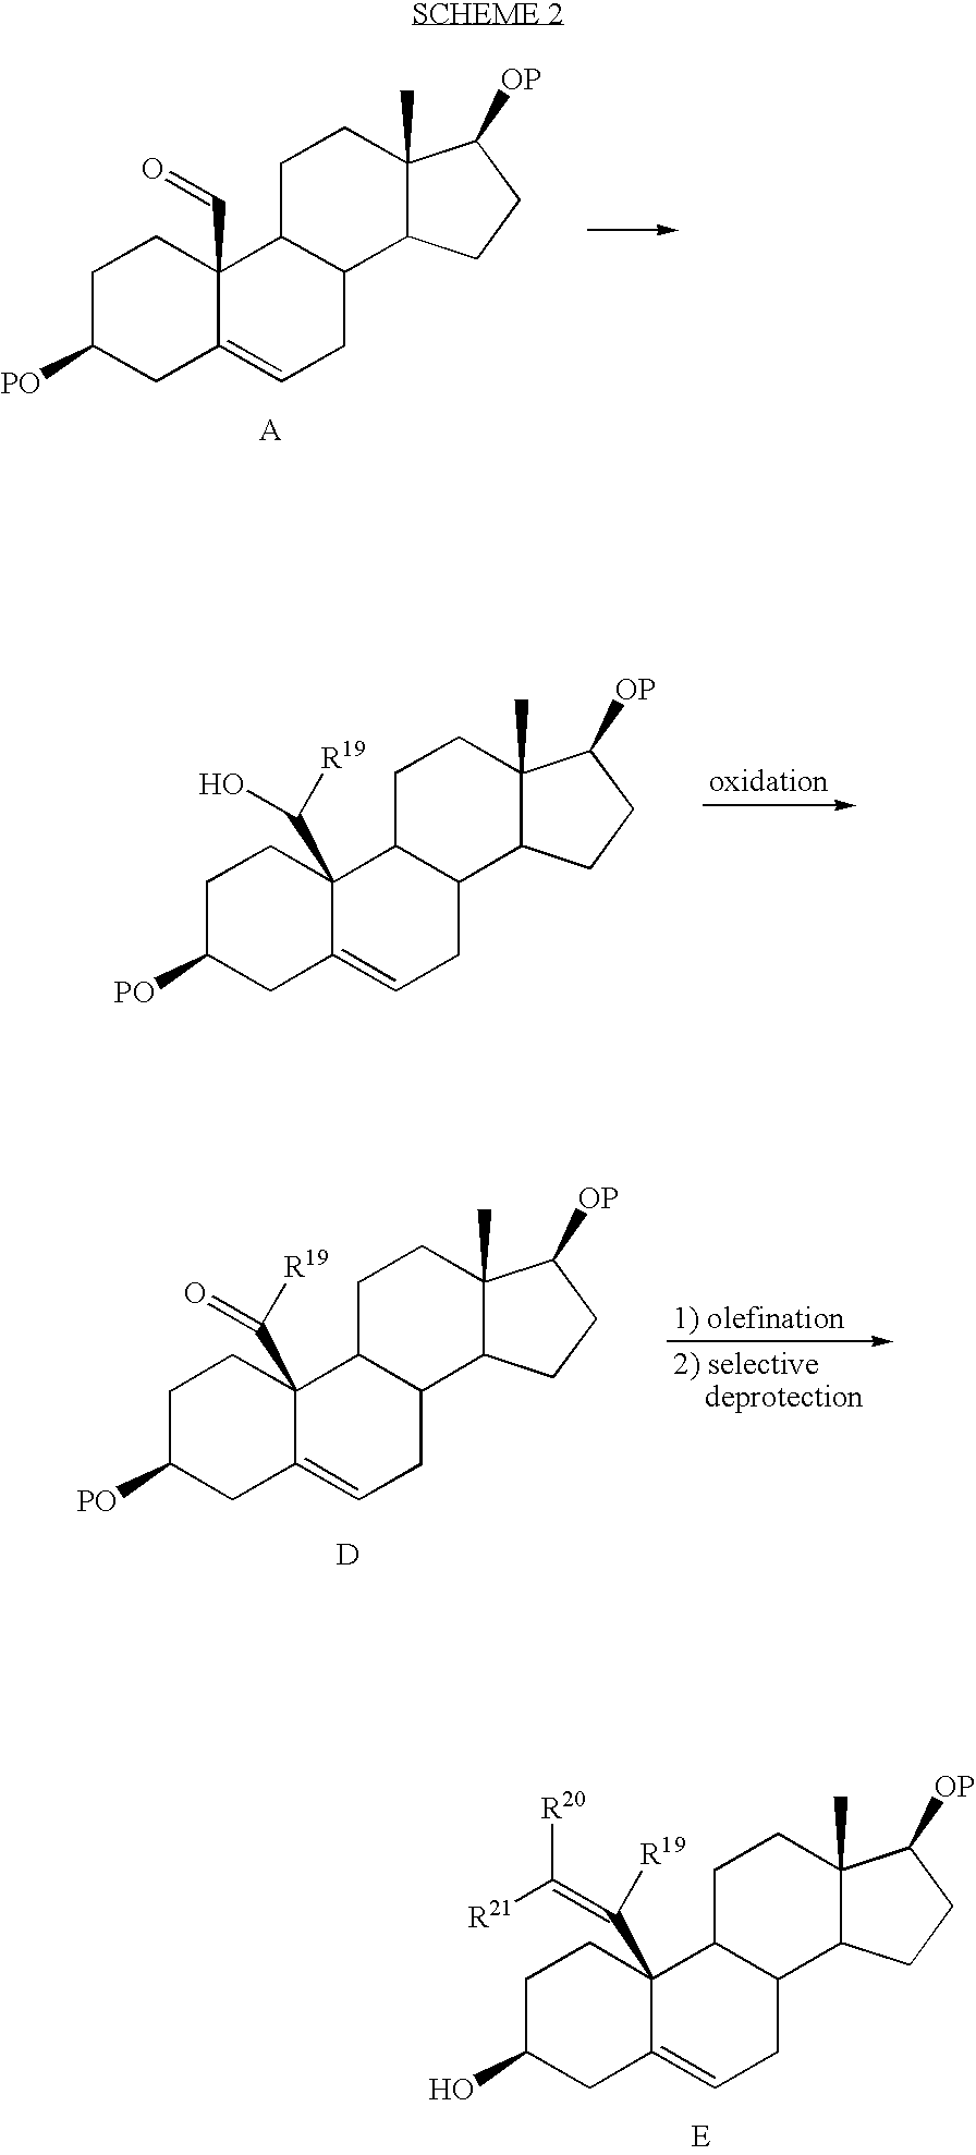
C1C([PO])CC2=CCC3C(C2(C=O)C1)CCC1(C)C3CCC1[OP].[A].C1C([PO])CC2=CCC3C(C2(C([R19])O)C1)CCC1(C)C3CCC1[OP].C1C([PO])CC2=CCC3C(C2(C([R19])=O)C1)CCC1(C)C3CCC1[OP].[D].C1C(O)CC2=CCC3C(C2(C(=C([R20])[R21])[R19])C1)CCC1(C)C3CCC1[OP].[E]
